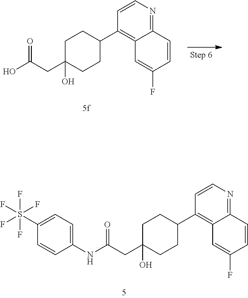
OC(CC1(O)CCC(C2=C3C(=NC=C2)C=CC(F)=C3)CC1)=O.C1(S(F)(F)(F)(F)F)=CC=C(NC(CC2(O)CCC(C3=C4C(=NC=C3)C=CC(F)=C4)CC2)=O)C=C1
